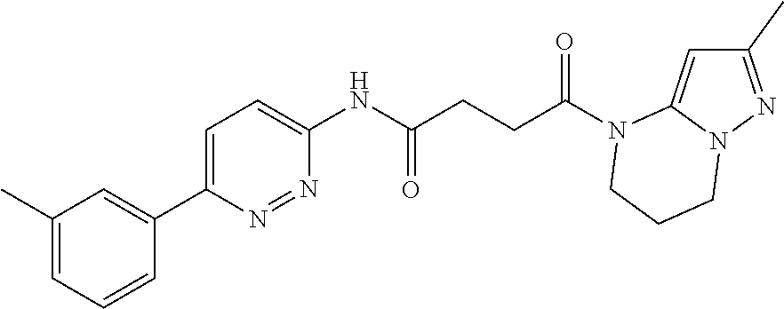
C1(C)=NN2C(=C1)N(C(CCC(NC1=CC=C(C3=CC(C)=CC=C3)N=N1)=O)=O)CCC2
